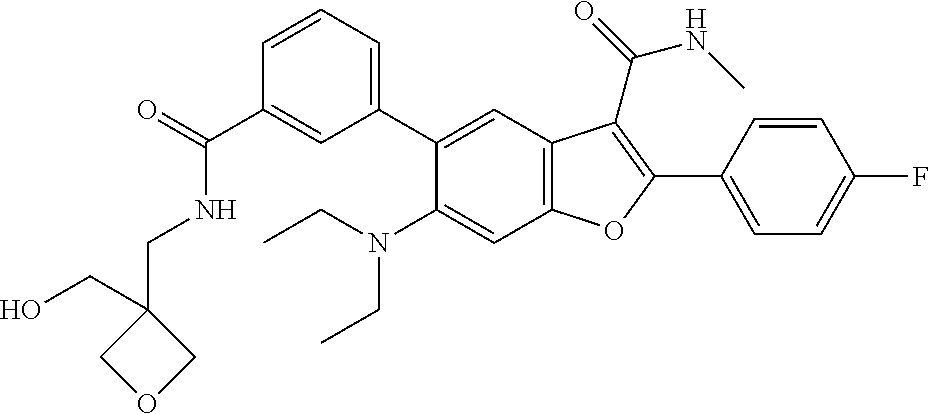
C1=CC=C(C2=CC3=C(C=C2N(CC)CC)OC(C2=CC=C(F)C=C2)=C3C(=O)NC)C=C1C(=O)NCC1(CO)COC1
